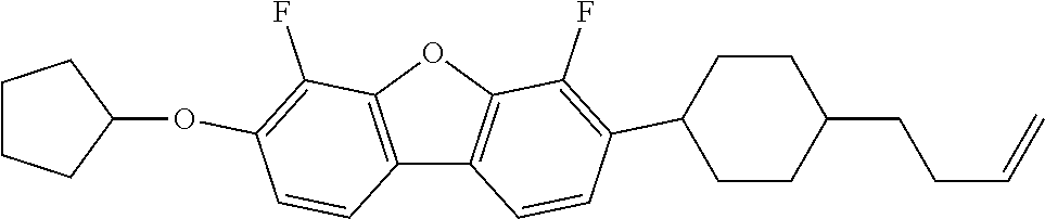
C12=C(OC3=C1C=CC(C1CCC(CCC=C)CC1)=C3F)C(F)=C(OC1CCCC1)C=C2
